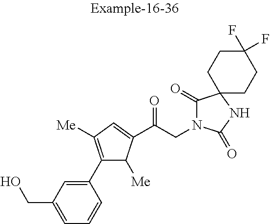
C1=C(CO)C=C(C2=C([Me])C=C(C(CN3C(=O)C4(NC3=O)CCC(F)(F)CC4)=O)C2[Me])C=C1
